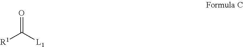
O=C([L1])[R1]
